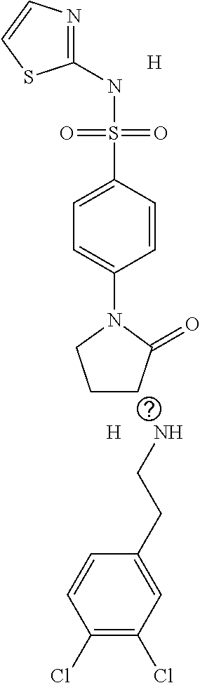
C1(NS(C2=CC=C(N3CCCC3=O)C=C2)(=O)=O)=NC=CS1.[H].[H].NCCC1=CC(Cl)=C(Cl)C=C1
